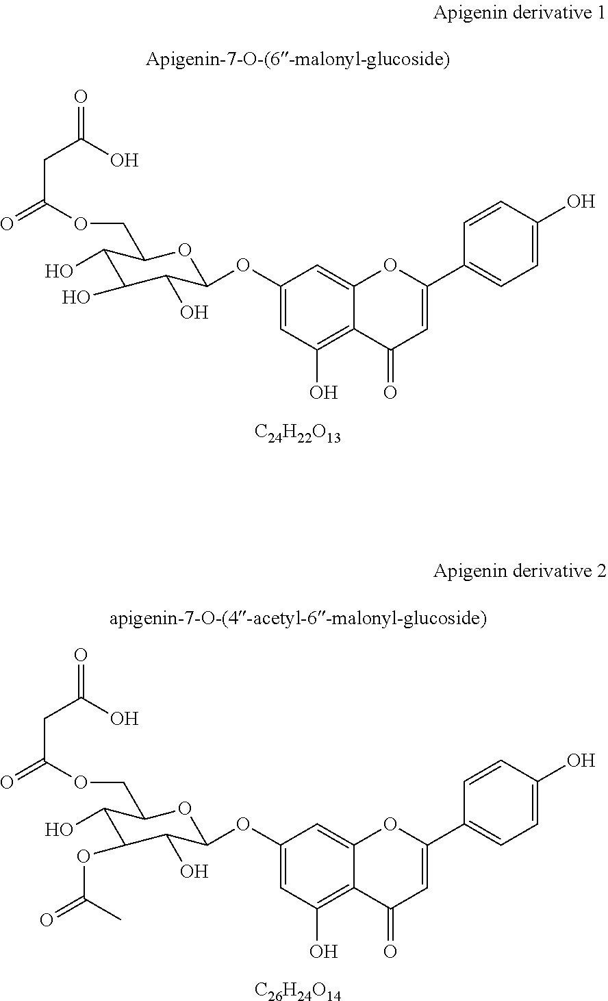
O=C(CC(=O)O)OCC1C(O)C(O)C(O)C(OC2=CC(O)=C3C(=C2)OC(C2=CC=C(O)C=C2)=CC3=O)O1.[C24H22O13].[C26H24O14].O=C(CC(=O)O)OCC1C(O)C(OC(C)=O)C(O)C(OC2=CC(O)=C3C(=C2)OC(C2=CC=C(O)C=C2)=CC3=O)O1
